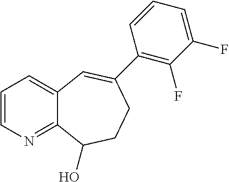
C1=CN=C2C(=C1)C=C(C1=C(F)C(F)=CC=C1)CCC2O
